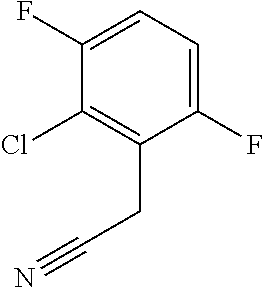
C1(F)=CC=C(F)C(CC#N)=C1Cl
